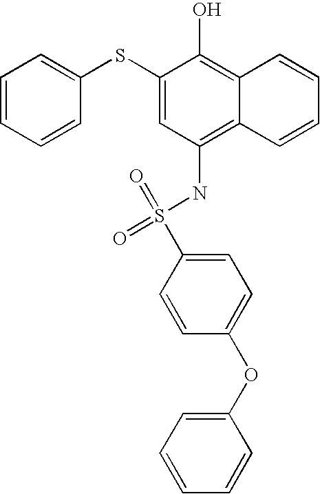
C1=CC=CC(SC2=CC(NS(=O)(C3=CC=C(OC4=CC=CC=C4)C=C3)=O)=C3C(=C2O)C=CC=C3)=C1
